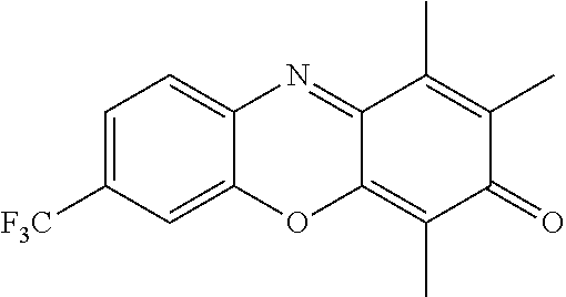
C1=C([F3C])C=C2C(=C1)N=C1C(=C(C)C(=O)C(C)=C1C)O2
